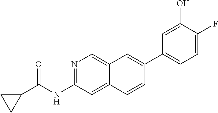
N1=C(NC(C2CC2)=O)C=C2C(=C1)C=C(C1=CC=C(F)C(O)=C1)C=C2
